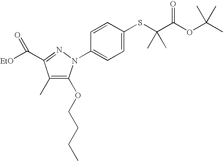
C1(C)=C(OCCCC)N(C2=CC=C(SC(C(OC(C)(C)C)=O)(C)C)C=C2)N=C1C([EtO])=O
